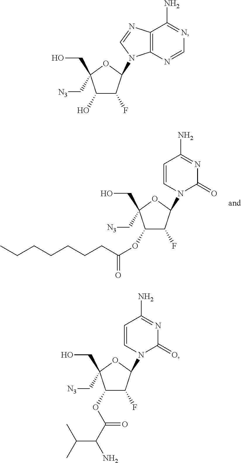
C1(OC(CCCCCCC)=O)C(F)C(N2C(=O)N=C(N)C=C2)OC1(CO)C[N3].C1(O)C(F)C(N2C3=C(C(N)=NC=N3)N=C2)OC1(CO)C[N3].C1(OC(C(N)C(C)C)=O)C(F)C(N2C(=O)N=C(N)C=C2)OC1(CO)C[N3]
